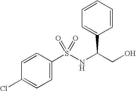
C1(Cl)=CC=C(S(NC(CO)C2=CC=CC=C2)(=O)=O)C=C1
